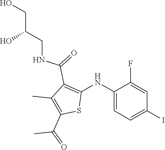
C1(NC2=C(C(=O)NCC(CO)O)C(C)=C(C(=O)C)S2)=CC=C(I)C=C1F
